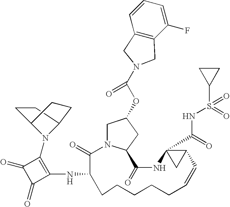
C1N2C(CC1OC(N1CC3=C(C(F)=CC=C3)C1)=O)C(=O)NC1(C(=O)NS(=O)(C3CC3)=O)CC1C=CCCCCCC(NC1=C(N3C4CCC3CC4)C(=O)C1=O)C2=O
